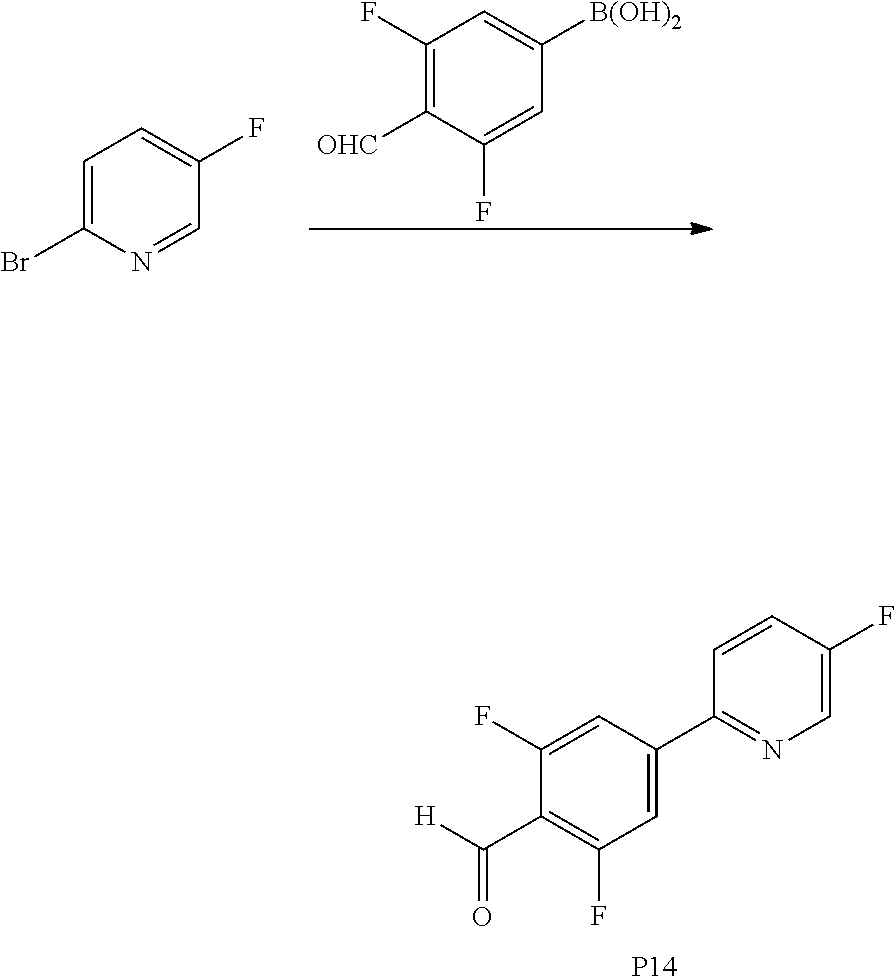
C1=C(C2=NC=C(F)C=C2)C=C(F)C(C([H])=O)=C1F.[P14].C1(F)=C([OHC])C(F)=CC([B(OH)2])=C1.C1=C(Br)N=CC(F)=C1
